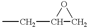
C1(CC)CO1
